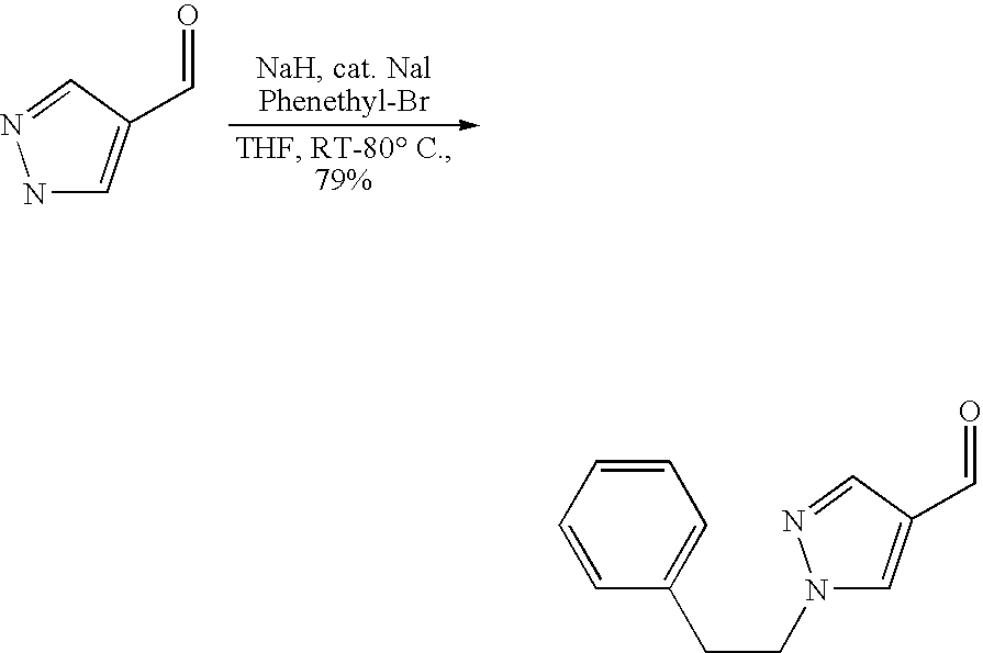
N1C=C(C=O)C=N1.N1(CCC2=CC=CC=C2)C=C(C=O)C=N1
